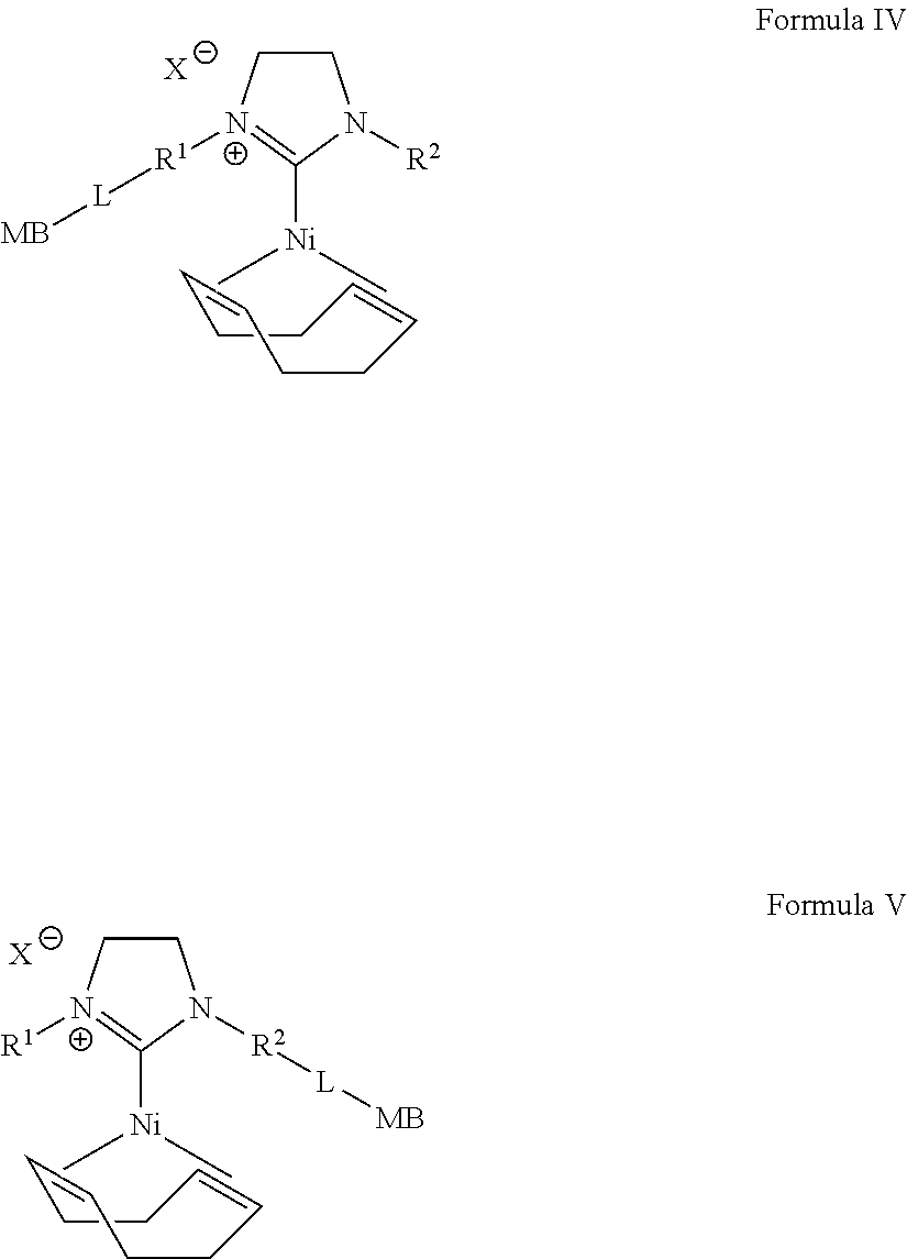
[N+]1([R1][L][MB])=C([Ni](C)C)N([R2])CC1.[X].C1CC=CCCC=C1.[N+]1([R1])=C([Ni](C)C)N([R2][L][MB])CC1.[X].C1CC=CCCC=C1
